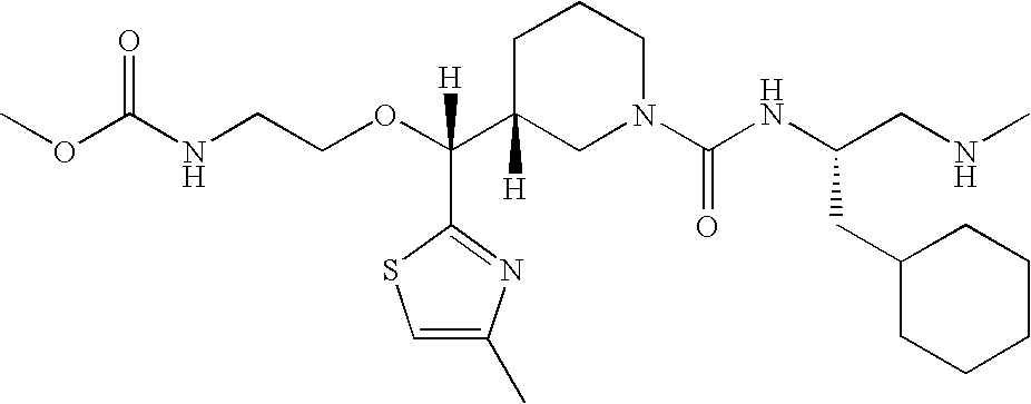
O=C(NCCOC(C1([H])CN(C(NC(CNC)CC2CCCCC2)=O)CCC1)(C1=NC(C)=CS1)[H])OC
